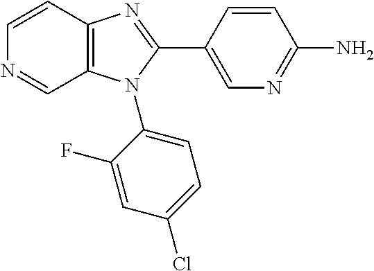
C1=CC2=C(C=N1)N(C1=CC=C(Cl)C=C1F)C(C1=CN=C(N)C=C1)=N2
